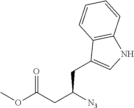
C1(CC(CC(OC)=O)[N3])=CNC2=C1C=CC=C2
